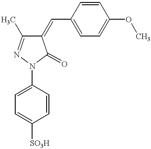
C1(=CC2=CC=C(OC)C=C2)C(C)=NN(C2=CC=C([SO3H])C=C2)C1=O
